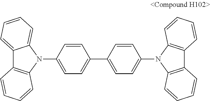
C1=CC(N2C3=CC=CC=C3C3=C2C=CC=C3)=CC=C1C1=CC=C(N2C3=C(C4=C2C=CC=C4)C=CC=C3)C=C1
